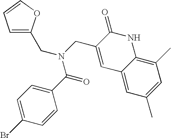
C1=C(CN(CC2=CC3=CC(C)=CC(C)=C3NC2=O)C(=O)C2=CC=C(Br)C=C2)OC=C1
